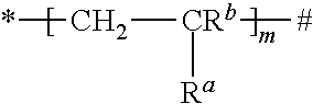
*C[CRb]([Ra])[#]
